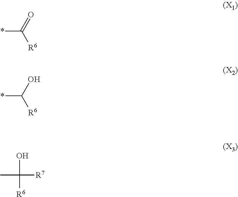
*C([R6])=O.CC([R6])(O)[R7].*C([R6])O
